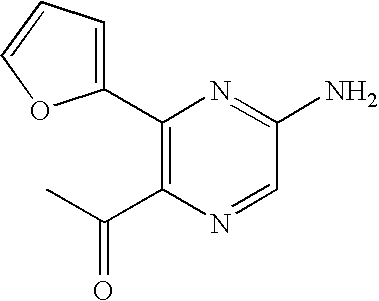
C1(C2=CC=CO2)=C(C(C)=O)N=CC(N)=N1
